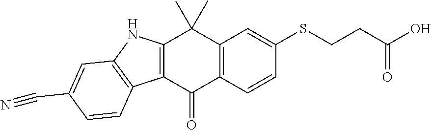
C12=C(C=CC(SCCC(O)=O)=C1)C(=O)C1=C(C2(C)C)NC2=C1C=CC(C#N)=C2
